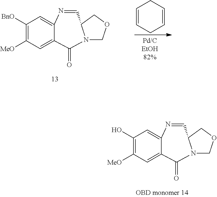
C1=CCC=CC1.C1([BnO])=C([MeO])C=C2C(=C1)N=CC1N(C2=O)COC1.C1(O)=C([MeO])C=C2C(=C1)N=CC1N(C2=O)COC1
